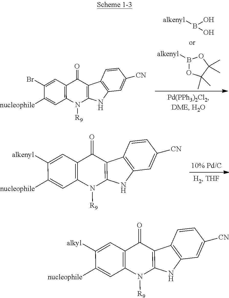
C1([alkyl])=CC2=C(C=C1[nucleophile])N([R9])C1=C(C2=O)C2=C(C=C([CN])C=C2)N1.C1(Br)=CC2=C(C=C1[nucleophile])N([R9])C1=C(C2=O)C2=C(C=C([CN])C=C2)N1.OB(O)[alkenyl].B1([alkenyl])OC(C)(C)C(C)(C)O1.C1([alkenyl])=CC2=C(C=C1[nucleophile])N([R9])C1=C(C2=O)C2=C(C=C([CN])C=C2)N1
